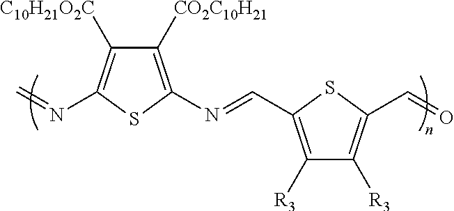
C1([CO2C10H21])=C(N=CC2=C([R3])C([R3])=C(C=O)S2)SC(N=C)=C1[C10H21O2C]
